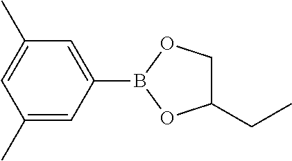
C1(C)=CC(B2OCC(CC)O2)=CC(C)=C1
